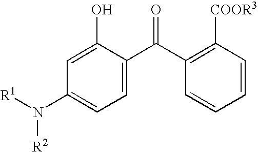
C1=C(O)C(C(C2=C([COOR3])C=CC=C2)=O)=CC=C1N([R2])[R1]
